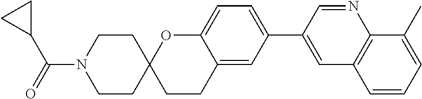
C1CN(C(=O)C2CC2)CCC12CCC1=CC(C3=CC4=C(N=C3)C(C)=CC=C4)=CC=C1O2
